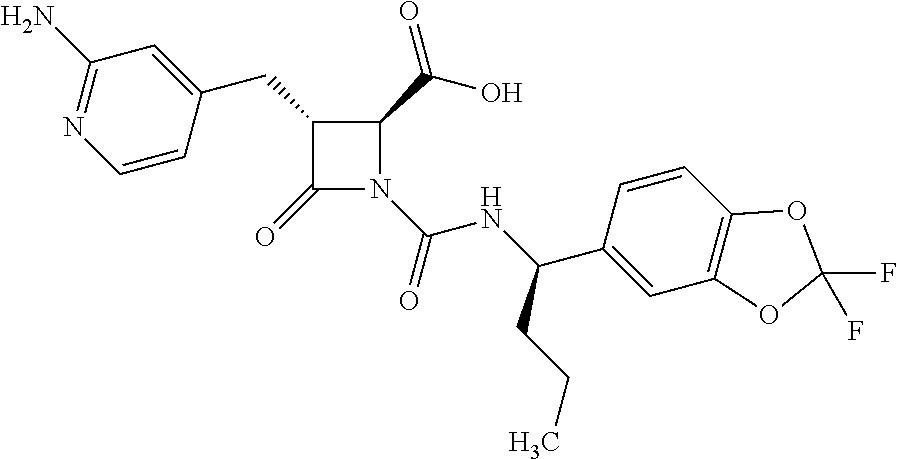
C1(CC2=CC(N)=NC=C2)C(=O)N(C(=O)NC(C2=CC3=C(C=C2)OC(F)(F)O3)CCC)C1C(=O)O
